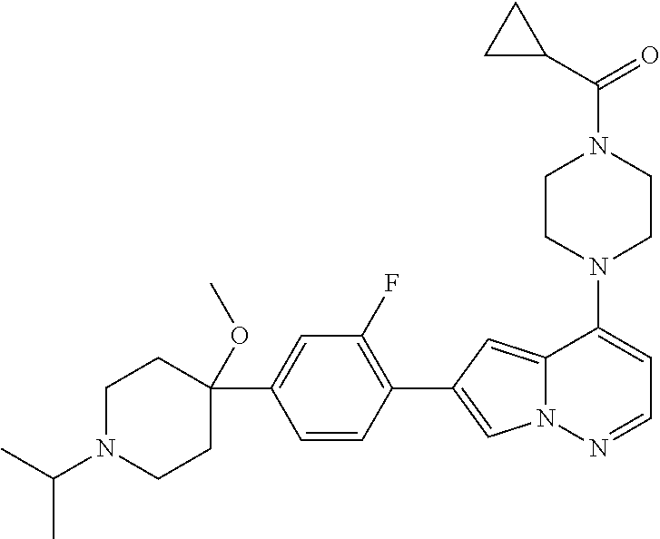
N1(C2=CC=NN3C2=CC(C2=C(F)C=C(C4(OC)CCN(C(C)C)CC4)C=C2)=C3)CCN(C(=O)C2CC2)CC1
